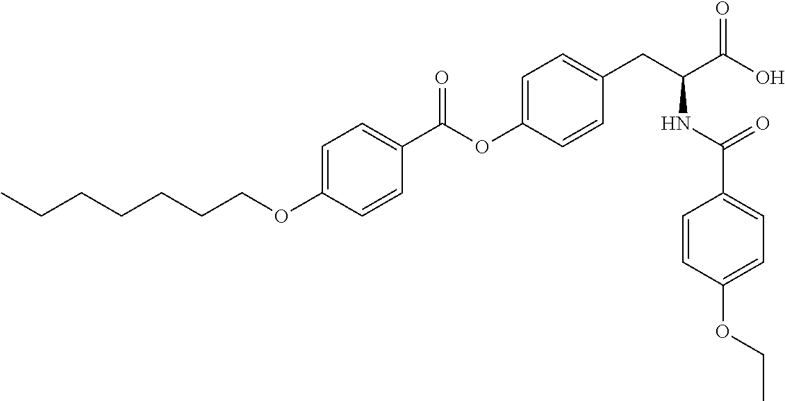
C1=C(OCCCCCCC)C=CC(C(OC2=CC=C(CC(C(O)=O)NC(C3=CC=C(OCC)C=C3)=O)C=C2)=O)=C1
